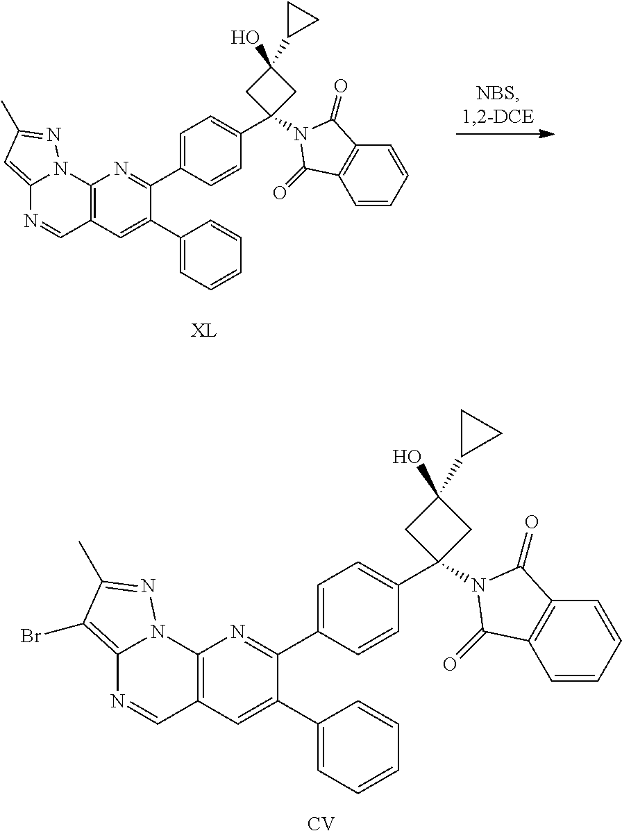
C12=C(Br)C(C)=NN1C1=C(C=N2)C=C(C2=CC=CC=C2)C(C2=CC=C(C3(N4C(=O)C5=C(C=CC=C5)C4=O)CC(C4CC4)(O)C3)C=C2)=N1.[CV].C12=CC(C)=NN1C1=C(C=N2)C=C(C2=CC=CC=C2)C(C2=CC=C(C3(N4C(=O)C5=C(C=CC=C5)C4=O)CC(C4CC4)(O)C3)C=C2)=N1
